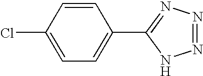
N1=NN=C(C2=CC=C(Cl)C=C2)N1
